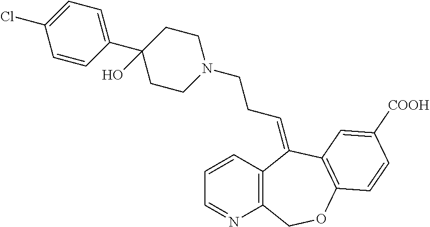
C12=C(COC3=C(C1=CCCN1CCC(O)(C4=CC=C(Cl)C=C4)CC1)C=C([COOH])C=C3)N=CC=C2
